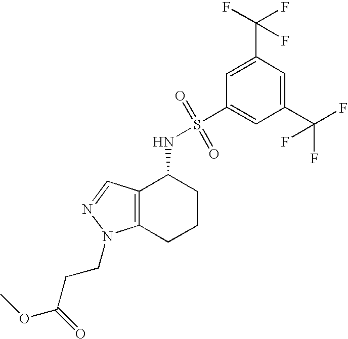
C12=C(CCCC1NS(=O)(=O)C1=CC(C(F)(F)F)=CC(C(F)(F)F)=C1)N(CCC(OC)=O)N=C2
